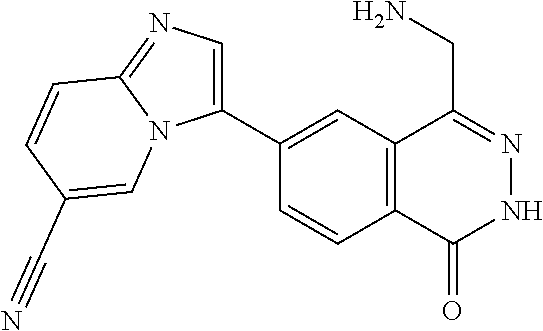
C1(C2=CN=C3N2C=C(C#N)C=C3)=CC2=C(C=C1)C(=O)NN=C2CN
